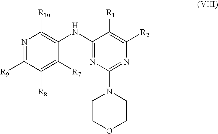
N1=C([R9])C([R8])=C([R7])C(NC2=NC(N3CCOCC3)=NC([R2])=C2[R1])=C1[R10]
